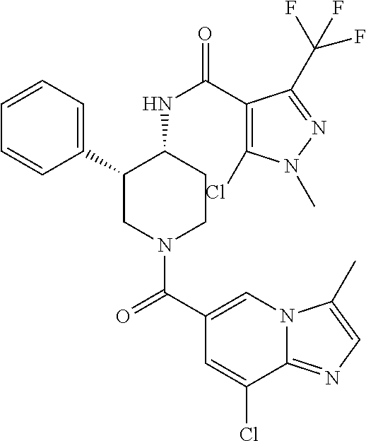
C1=CC=C(C2CN(C(C3=CN4C(=NC=C4C)C(Cl)=C3)=O)CCC2NC(=O)C2=C(Cl)N(C)N=C2C(F)(F)F)C=C1
